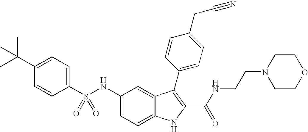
C1(C(C)(C)C)=CC=C(S(NC2=CC=C3C(=C2)C(C2=CC=C(CC#N)C=C2)=C(C(NCCN2CCOCC2)=O)N3)(=O)=O)C=C1
